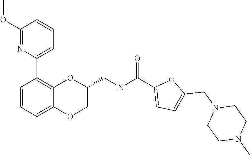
C1(OC)=NC(C2=C3C(=CC=C2)OCC(CNC(C2=CC=C(CN4CCN(C)CC4)O2)=O)O3)=CC=C1
